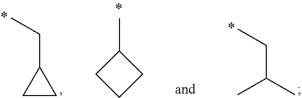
C1CC1CC.C1(C)CCC1.C(CC)(C)C
